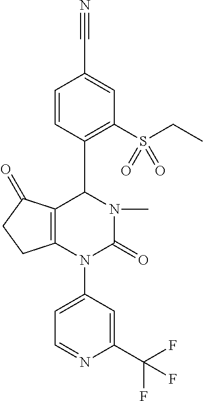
C1=CC(C2C3=C(N(C4=CC=NC(C(F)(F)F)=C4)C(=O)N2C)CCC3=O)=C(S(=O)(CC)=O)C=C1C#N
